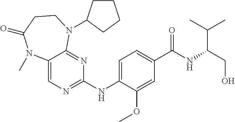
C1(NC2=NC=C3C(=N2)N(C2CCCC2)CCC(=O)N3C)=CC=C(C(NC(CO)C(C)C)=O)C=C1OC
